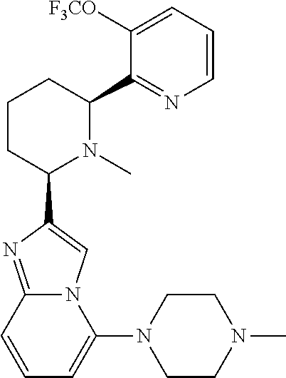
C1CC(C2=CN3C(=N2)C=CC=C3N2CCN(C)CC2)N(C)C(C2=NC=CC=C2[F3CO])C1
